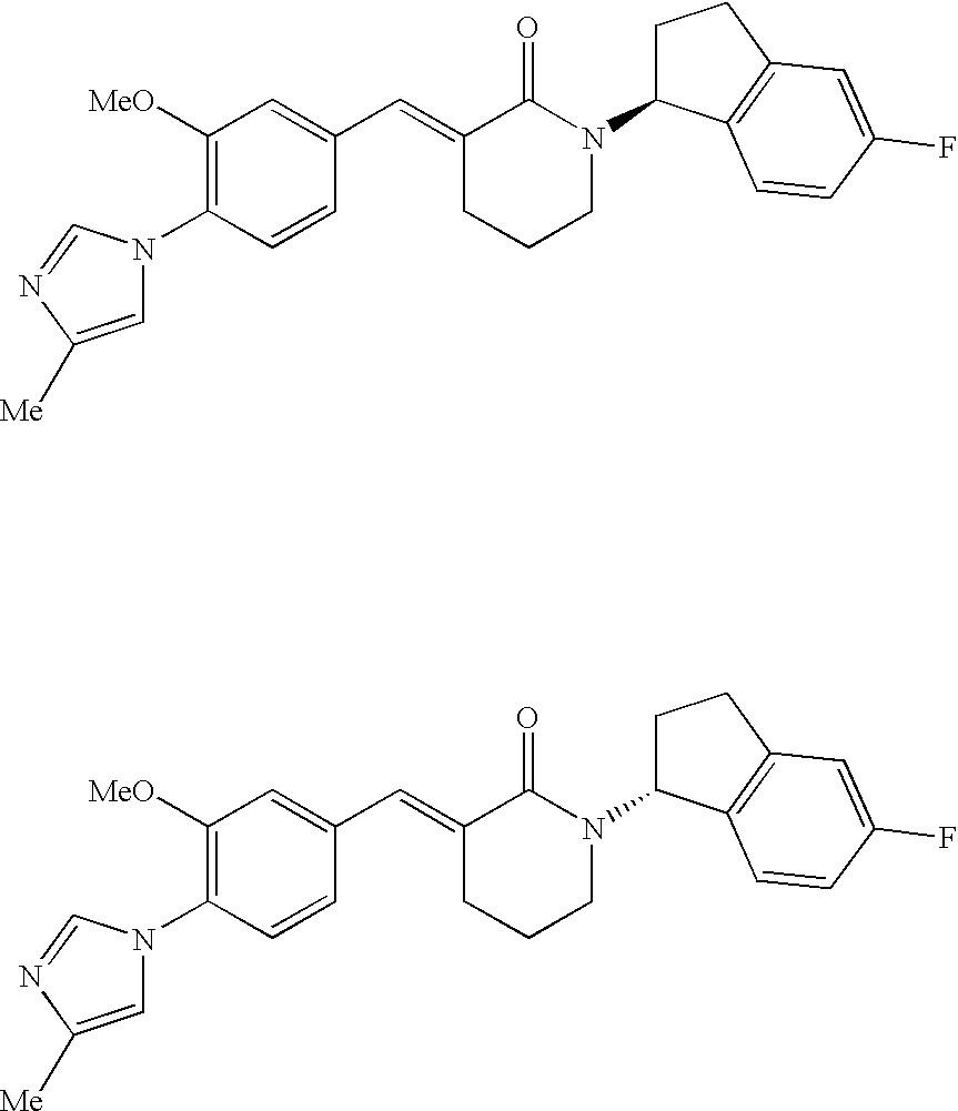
C1=CC(N2C=C([Me])N=C2)=C([OMe])C=C1C=C1CCCN(C2CCC3=C2C=CC(F)=C3)C1=O.C1=CC(N2C=C([Me])N=C2)=C([OMe])C=C1C=C1CCCN(C2CCC3=C2C=CC(F)=C3)C1=O
